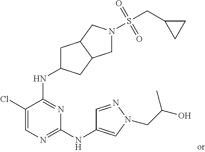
N1=C(NC2CC3C(C2)CN(S(=O)(=O)CC2CC2)C3)C(Cl)=CN=C1NC1=CN(CC(O)C)N=C1
